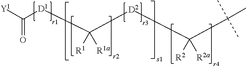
[Y1]C([D1]C([D2]C(C(C)(C)C)([R2])[R2a])([R1])[R1a])=O
